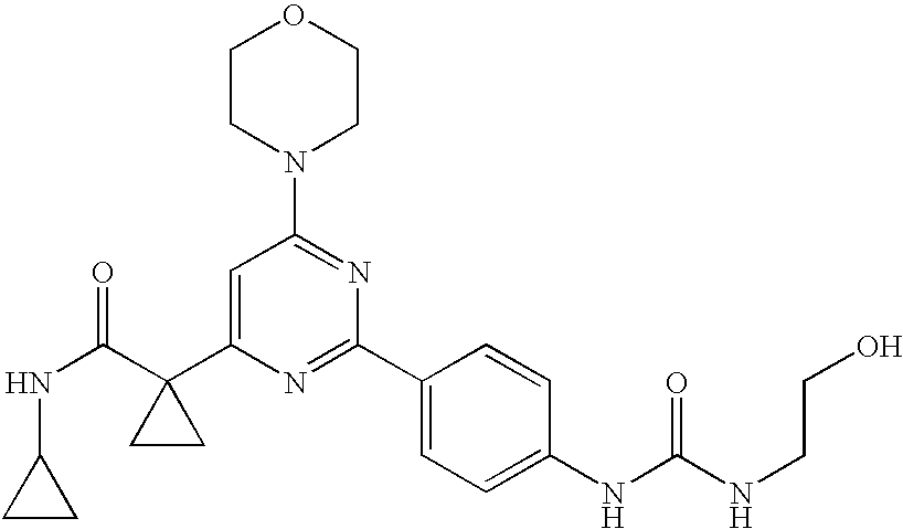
N(C(C1(C2=CC(N3CCOCC3)=NC(C3=CC=C(NC(=O)NCCO)C=C3)=N2)CC1)=O)C1CC1
